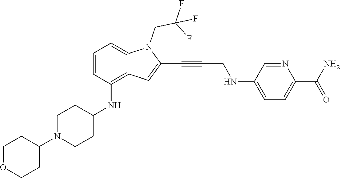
C1=C(NCC#CC2=CC3=C(NC4CCN(C5CCOCC5)CC4)C=CC=C3N2CC(F)(F)F)C=NC(C(N)=O)=C1
